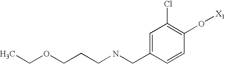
N(CCCOCC)CC1=CC(Cl)=C(O[X1])C=C1
